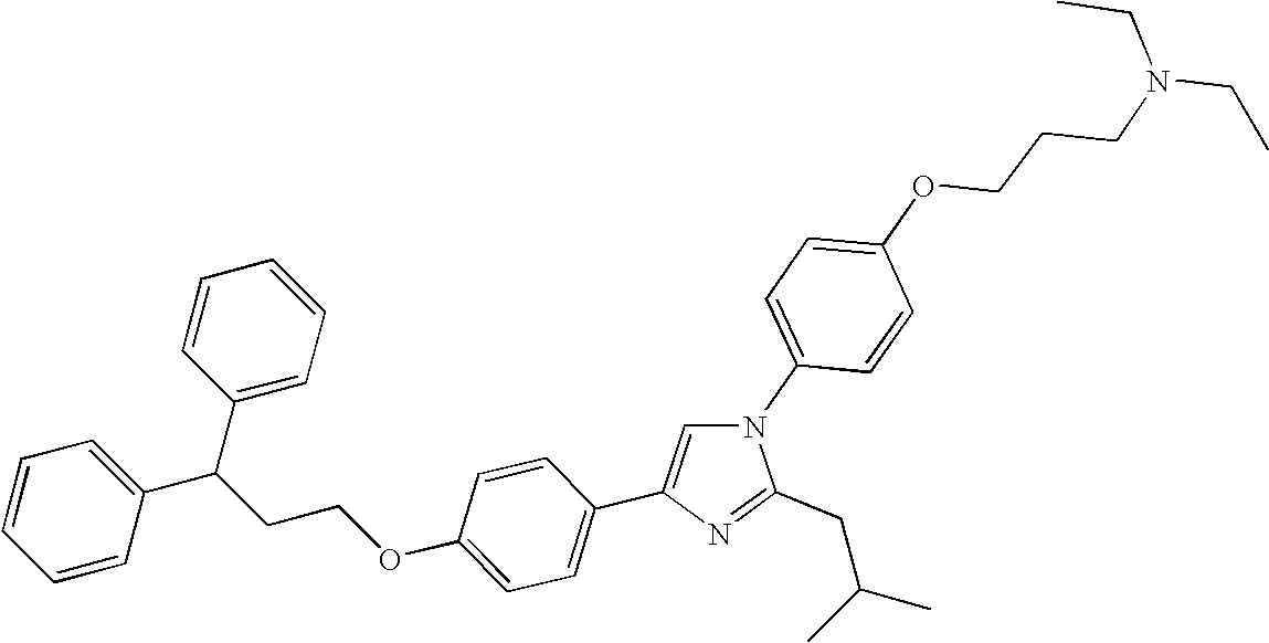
N1(C2=CC=C(OCCCN(CC)CC)C=C2)C=C(C2=CC=C(OCCC(C3=CC=CC=C3)C3=CC=CC=C3)C=C2)N=C1CC(C)C
